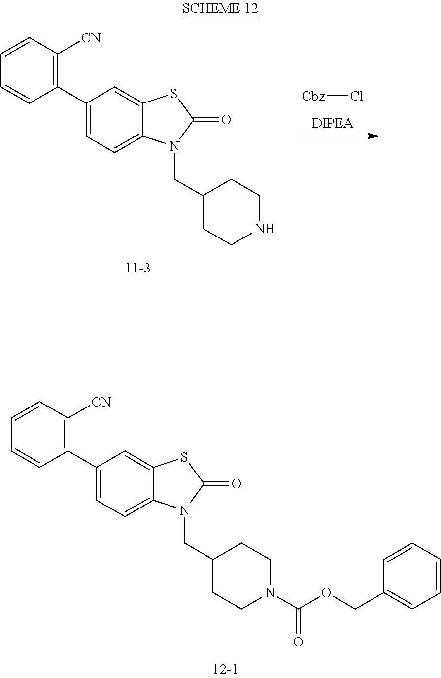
C1(C2=C([CN])C=CC=C2)=CC=C2C(=C1)SC(=O)N2CC1CCN(C(OCC2=CC=CC=C2)=O)CC1.C1(C2=C([CN])C=CC=C2)=CC=C2C(=C1)SC(=O)N2CC1CCNCC1.[Cbz]Cl
